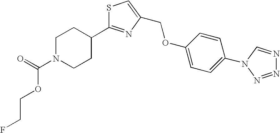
S1C(C2CCN(C(=O)OCCF)CC2)=NC(COC2=CC=C(N3C=NN=N3)C=C2)=C1
